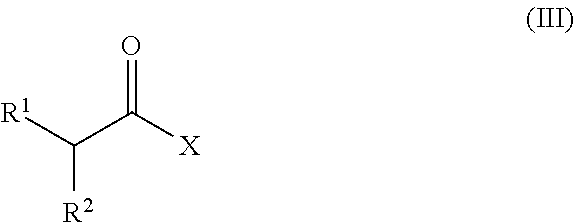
O=C([X])C([R1])[R2]
